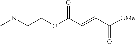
C(COC(C=CC([OMe])=O)=O)N(C)C
